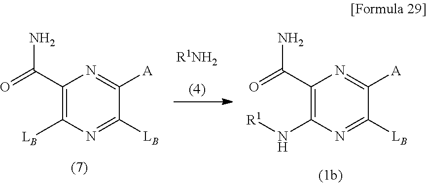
C1(C(=O)N)=C(N[R1])N=C([LB])C([A])=N1.C1(C(=O)N)=C([LB])N=C([LB])C([A])=N1.[R1NH2]
